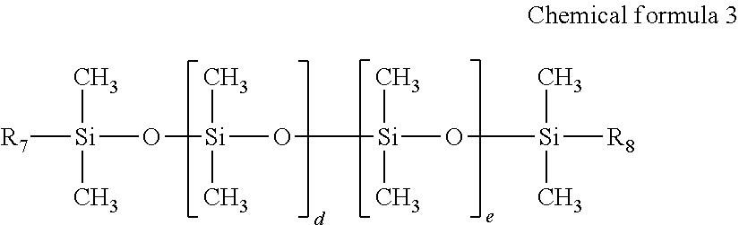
[R7][Si](O[Si](O[Si](C)(C)O[Si](C)(C)[R8])(C)C)(C)C
